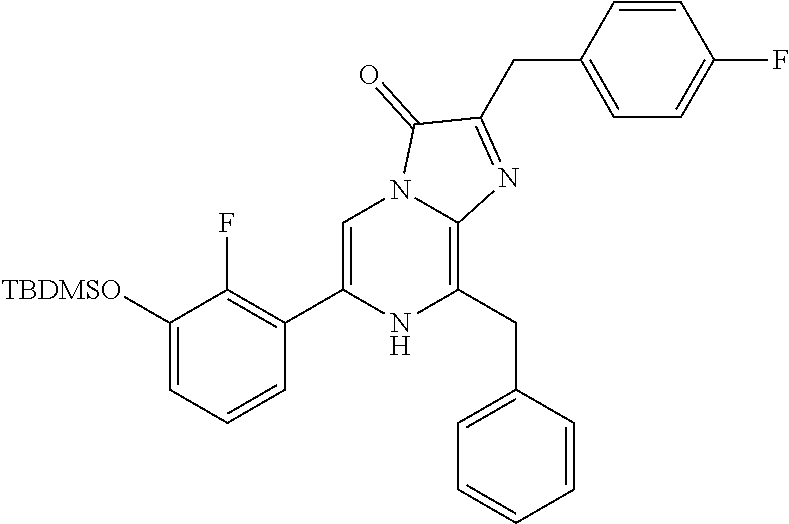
C1([TBDMSO])=CC=CC(C2=CN3C(=C(CC4=CC=CC=C4)N2)N=C(CC2=CC=C(F)C=C2)C3=O)=C1F
